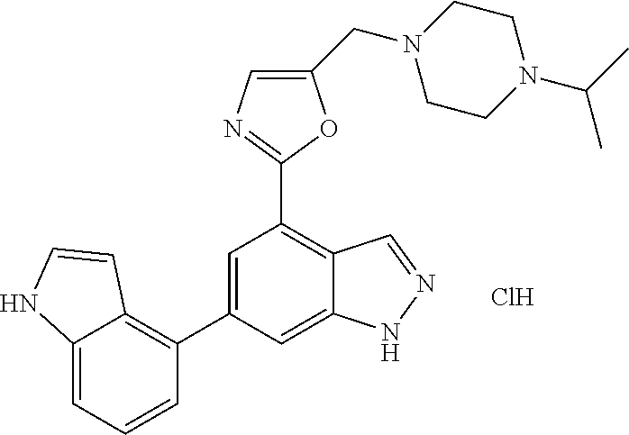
C12=CC=CC(C3=CC(C4=NC=C(CN5CCN(C(C)C)CC5)O4)=C4C(=C3)NN=C4)=C1C=CN2.Cl
